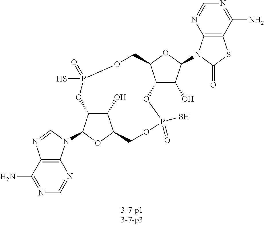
C12=C(C(N)=NC=N1)N=CN2C1C2C(O)C(O1)COP(=O)(S)OC1C(O)C(N3C4=C(SC3=O)C(N)=NC=N4)OC1COP(S)(=O)O2
